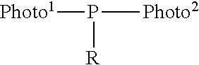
[Photo1]P([R])[Photo2]
